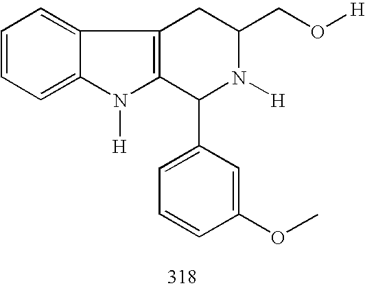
C1=CC=C2C(=C1)C1=C(N2[H])C(C2=CC=CC(OC)=C2)N([H])C(CO[H])C1
